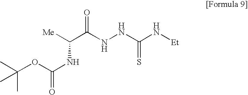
C(OC(NC(C(NNC(N[Et])=S)=O)[Me])=O)(C)(C)C
